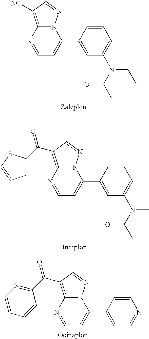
C12=C([NC])C=NN1C(C1=CC(N(CC)C(=O)C)=CC=C1)=CC=N2.C12=C(C(=O)C3=CC=CS3)C=NN1C(C1=CC(N(C)C(=O)C)=CC=C1)=CC=N2.C12=C(C(=O)C3=NC=CC=C3)C=NN1C(C1=CC=NC=C1)=CC=N2
